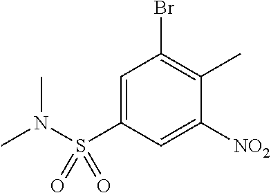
C1=C(S(N(C)C)(=O)=O)C=C([NO2])C(C)=C1Br
